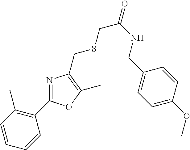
C1(C2=NC(CSCC(NCC3=CC=C(OC)C=C3)=O)=C(C)O2)=C(C)C=CC=C1
